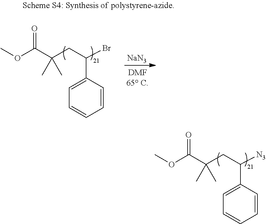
O(C(C(CC([N3])C1=CC=CC=C1)(C)C)=O)C.O(C(C(CC(Br)C1=CC=CC=C1)(C)C)=O)C.[NaN3]
